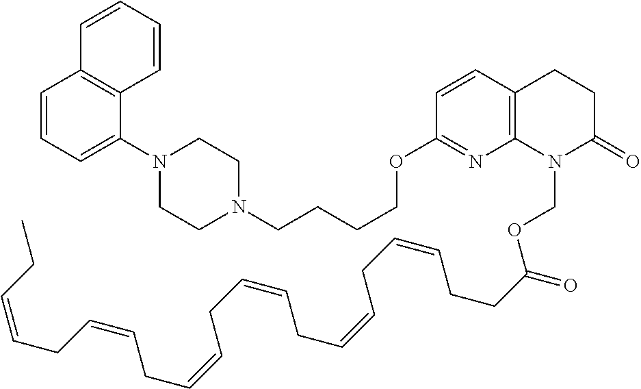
C1=CC=C(N2CCN(CCCCOC3=NC4=C(C=C3)CCC(=O)N4COC(=O)CCC=CCC=CCC=CCC=CCC=CCC=CCC)CC2)C2=C1C=CC=C2
